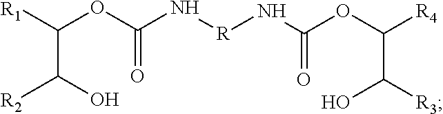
C(C(O)[R3])(OC(=O)N[R]NC(OC(C([R2])O)[R1])=O)[R4]
